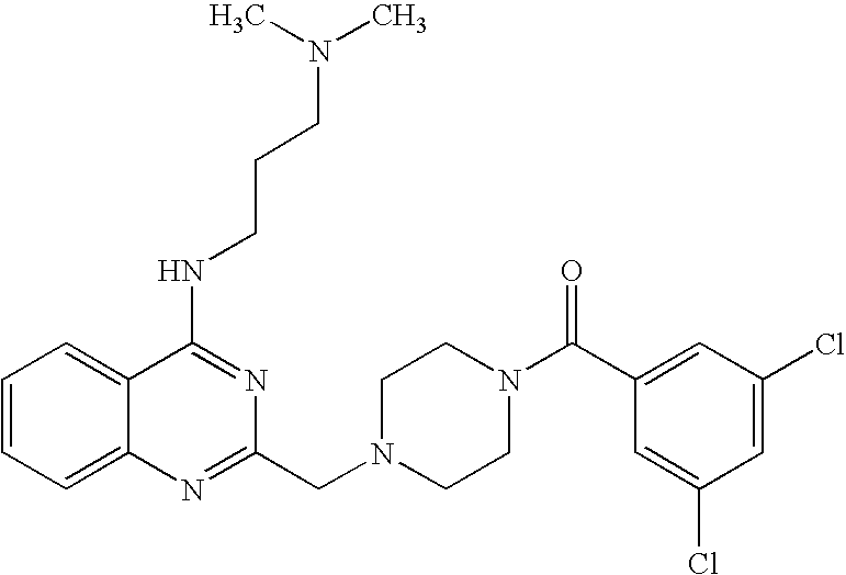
C1=CC=C2C(=C1)C(NCCCN(C)C)=NC(CN1CCN(C(C3=CC(Cl)=CC(Cl)=C3)=O)CC1)=N2
